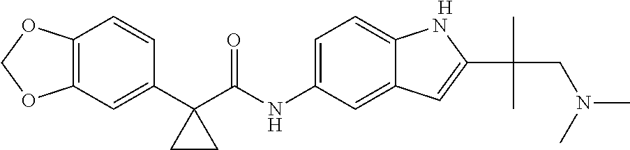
C12=C(C=C(C3(C(NC4=CC=C5C(=C4)C=C(C(C)(CN(C)C)C)N5)=O)CC3)C=C1)OCO2.[H]
